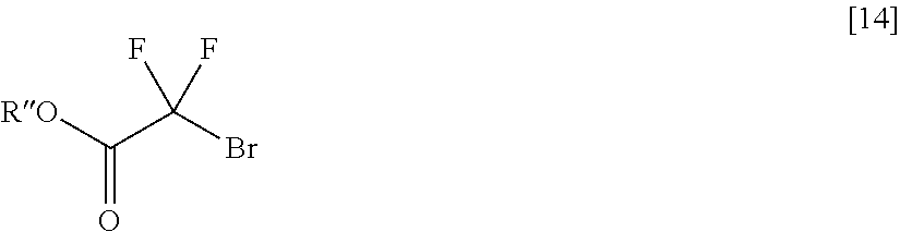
[RO]C(C(Br)(F)F)=O
